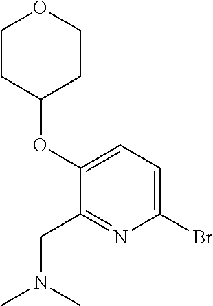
O(C1CCOCC1)C1=CC=C(Br)N=C1CN(C)C
